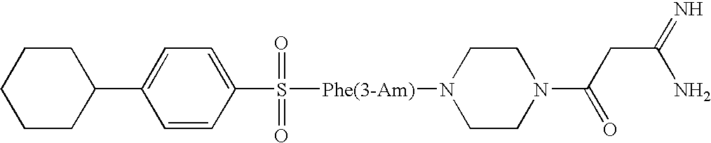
C1(C2CCCCC2)=CC=C(S([Phe(3-Am)]N2CCN(C(CC(=N)N)=O)CC2)(=O)=O)C=C1
